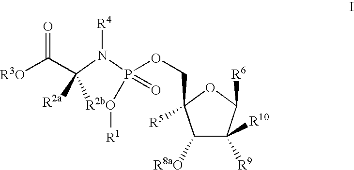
C1([R8aO])C([R9])([R10])C([R6])OC1([R5])COP1(=O)N([R4])C([R2a])(C([R3O])=O)[R2bO]1[R1]
